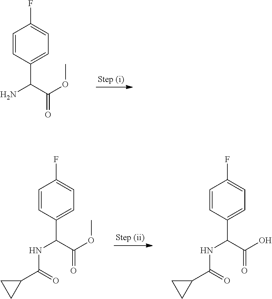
C1=CC(C(C(=O)OC)N)=CC=C1F.C1=CC(C(C(=O)OC)NC(C2CC2)=O)=CC=C1F.C1=CC(C(C(=O)O)NC(C2CC2)=O)=CC=C1F
